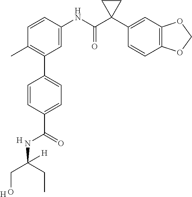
C1=C(NC(C2(C3=CC4=C(C=C3)OCO4)CC2)=O)C=CC(C)=C1C1=CC=C(C(=O)NC(CC)(CO)[H])C=C1.[H].[H]
